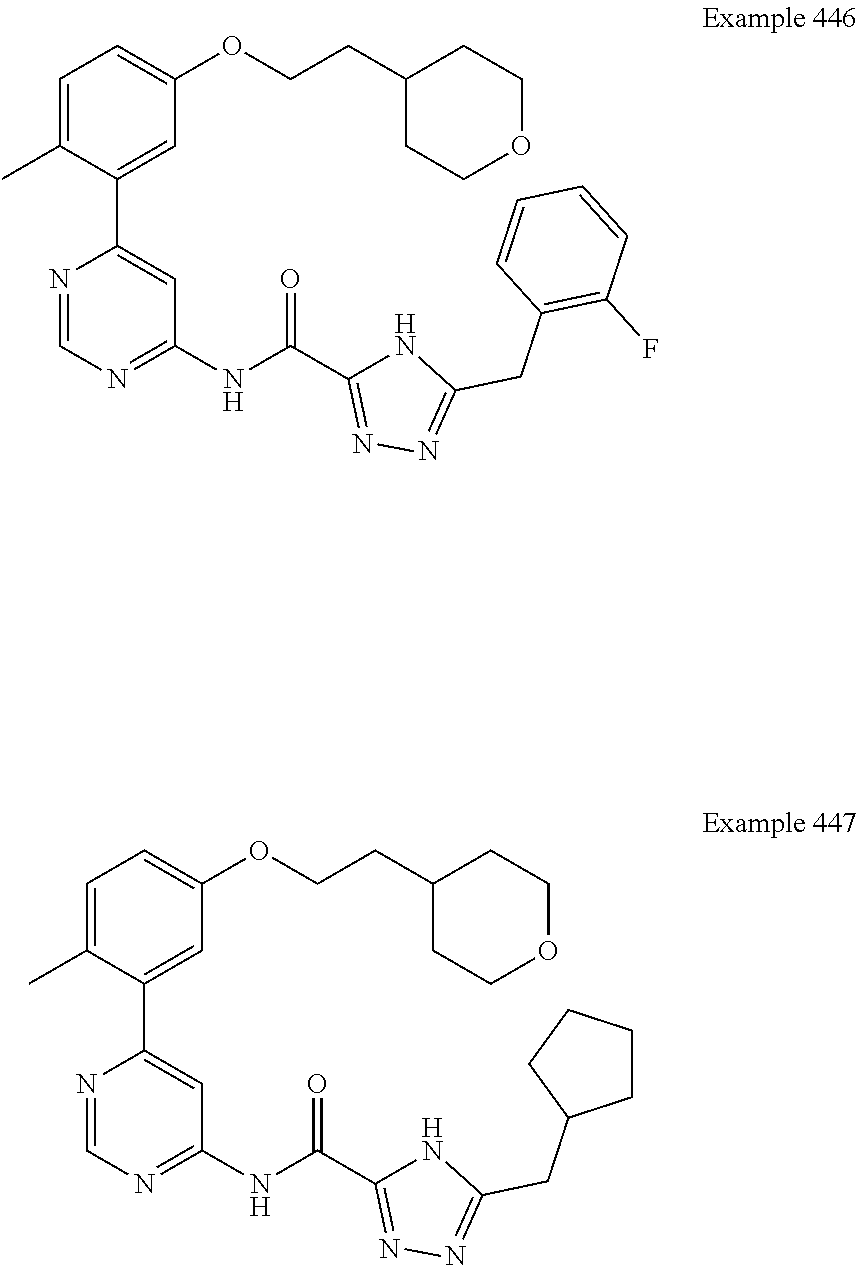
C1(NC(C2=NN=C(CC3CCCC3)N2)=O)=NC=NC(C2=CC(OCCC3CCOCC3)=CC=C2C)=C1.C1(NC(C2=NN=C(CC3=C(F)C=CC=C3)N2)=O)=NC=NC(C2=CC(OCCC3CCOCC3)=CC=C2C)=C1
